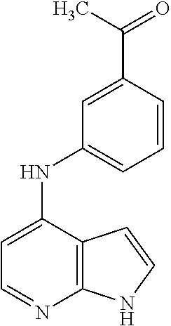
C(C1=CC(NC2=CC=NC3=C2C=CN3)=CC=C1)(C)=O
